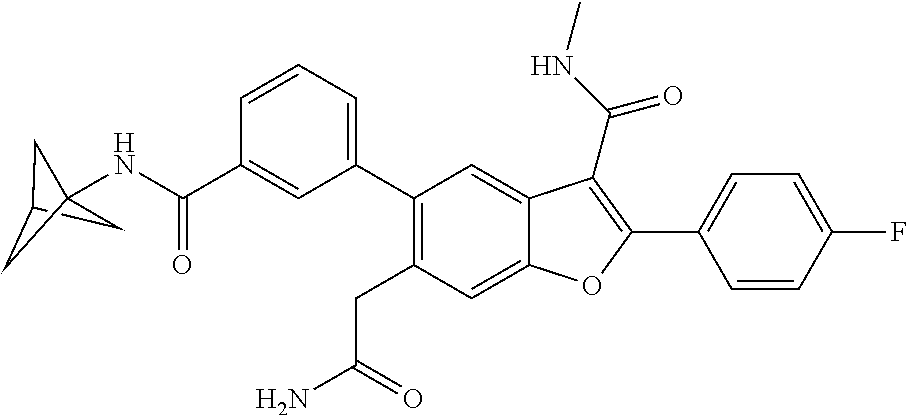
C1=CC(F)=CC=C1C1=C(C(NC)=O)C2=CC(C3=CC=CC(C(NC45CC(C4)C5)=O)=C3)=C(CC(=O)N)C=C2O1
